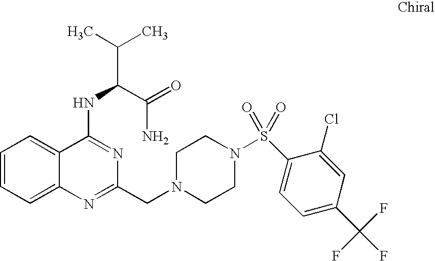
C1=CC=C2C(=C1)C(NC(C(C)C)C(=O)N)=NC(CN1CCN(S(C3=CC=C(C(F)(F)F)C=C3Cl)(=O)=O)CC1)=N2
